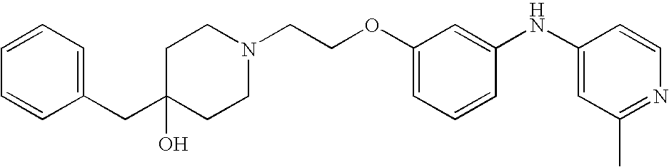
N1(CCOC2=CC=CC(NC3=CC(C)=NC=C3)=C2)CCC(CC2=CC=CC=C2)(O)CC1
